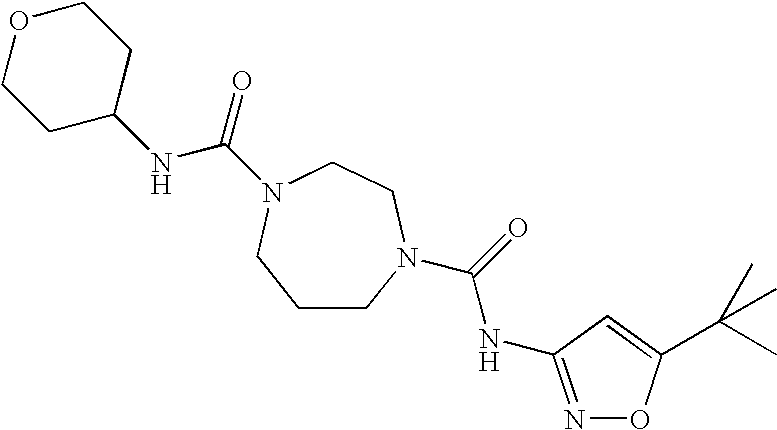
C1CN(C(=O)NC2=NOC(C(C)(C)C)=C2)CCN(C(=O)NC2CCOCC2)C1
